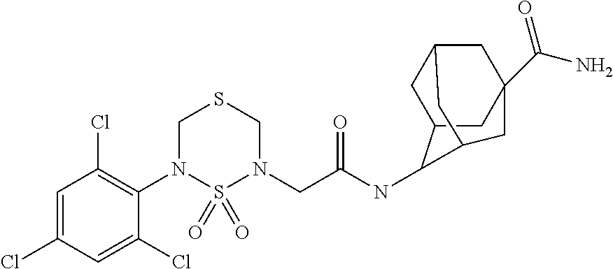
C1=C(Cl)C=C(Cl)C(N2S(=O)(=O)N(CC(NC3C4CC5CC(C(=O)N)(CC3C5)C4)=O)CSC2)=C1Cl
